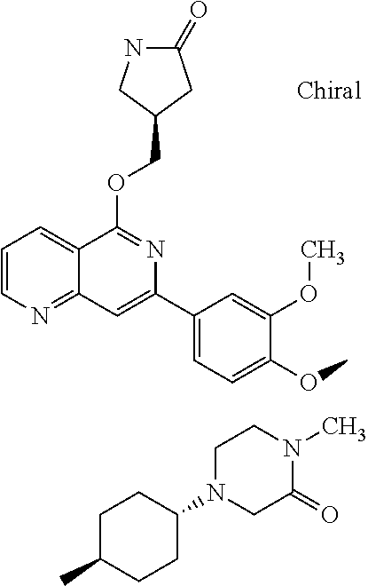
C1=CN=C2C(=C1)C(OCC1CC(=O)NC1)=NC(C1=CC=C(OC)C(OC)=C1)=C2.C1(C)CCC(N2CC(=O)N(C)CC2)CC1
